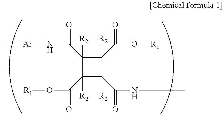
C1(C(=O)N[Ar]C)([R2])C(C(=O)O[R1])([R2])C(C(=O)NC)([R2])C1(C(=O)O[R1])[R2]
